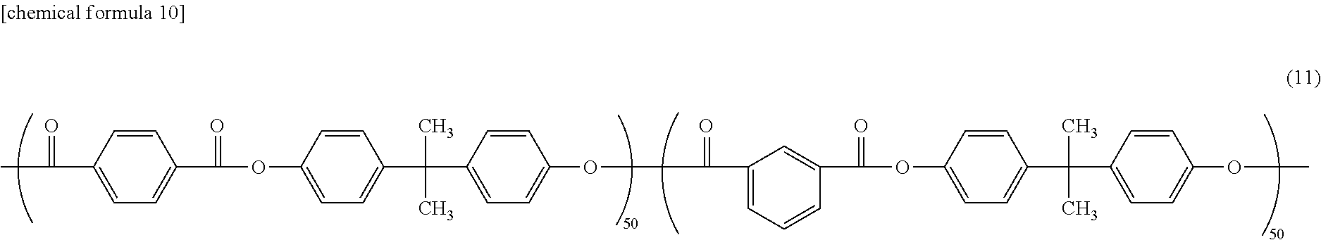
C1=CC(C(C)=O)=CC=C1C(OC1=CC=C(C(C2=CC=C(OC(C3=CC=CC(C(=O)OC4=CC=C(C(C5=CC=C(OC)C=C5)(C)C)C=C4)=C3)=O)C=C2)(C)C)C=C1)=O
